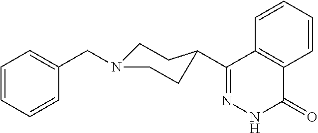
C1(C2CCN(CC3=CC=CC=C3)CC2)=NNC(=O)C2=C1C=CC=C2
